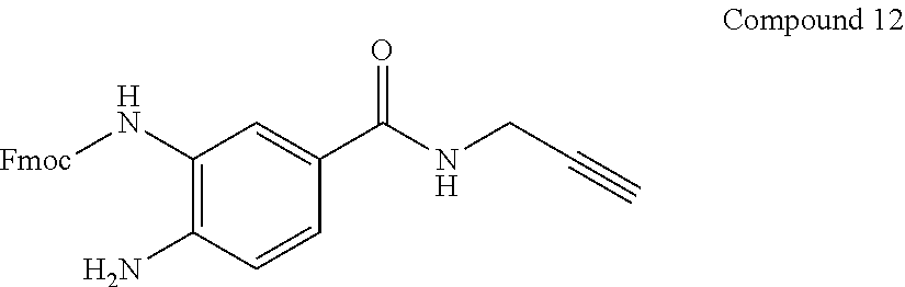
C1(N[Fmoc])=C(N)C=CC(C(NCC#C)=O)=C1
